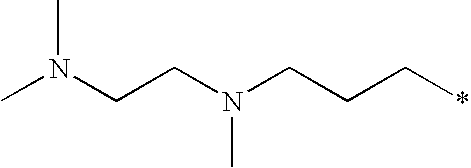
CN(CCN(CCC*)C)C
